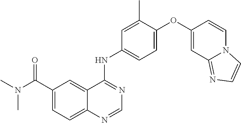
C1(C(N(C)C)=O)=CC=C2C(=C1)C(NC1=CC=C(OC3=CC4=NC=CN4C=C3)C(C)=C1)=NC=N2
